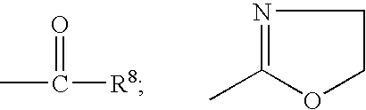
CC([R8])=O.N1=C(C)OCC1
